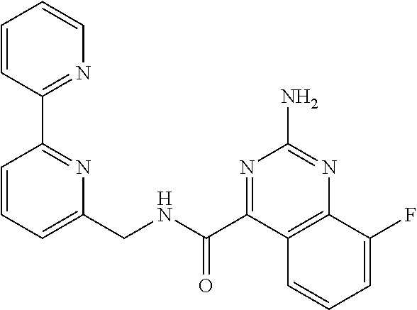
C1=CC=C(CNC(C2=NC(N)=NC3=C2C=CC=C3F)=O)N=C1C1=NC=CC=C1
